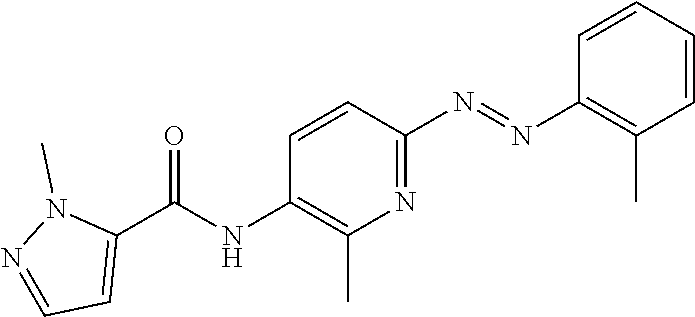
C1(N=NC2=C(C)C=CC=C2)=NC(C)=C(NC(C2=CC=NN2C)=O)C=C1
